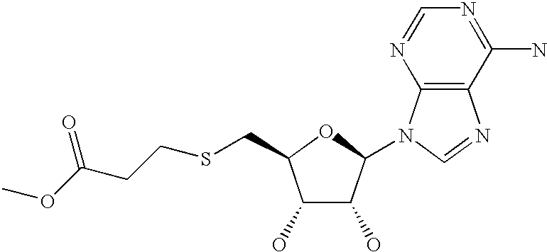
C1(O)C(O)C(N2C3=C(N=C2)C(N)=NC=N3)OC1CSCCC(OC)=O
